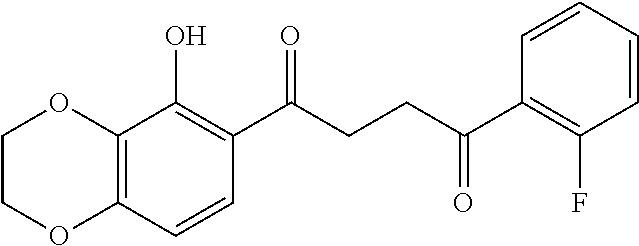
C12=C(C=CC(C(CCC(C3=C(F)C=CC=C3)=O)=O)=C1O)OCCO2
